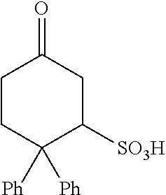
C1CC([Ph])([Ph])C([SO3H])CC1=O
